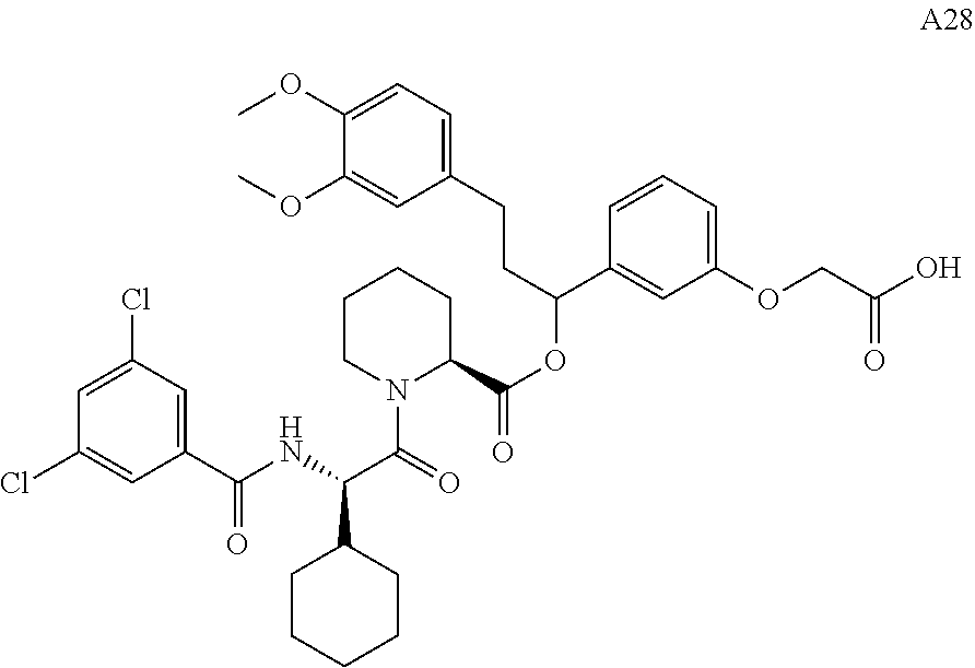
C1CN(C(=O)C(C2CCCCC2)NC(C2=CC(Cl)=CC(Cl)=C2)=O)C(C(=O)OC(C2=CC(OCC(O)=O)=CC=C2)CCC2=CC=C(OC)C(OC)=C2)CC1
